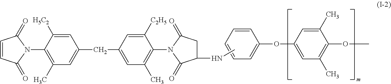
C1=CC(=O)N(C2=C(C)C=C(CC3=CC(C)=C(N4C(=O)C(NC)CC4=O)C([C2H5])=C3)C=C2[H5C2])C1=O.C1=CC=CC=C1OC1=CC(C)=C(OC)C(C)=C1
